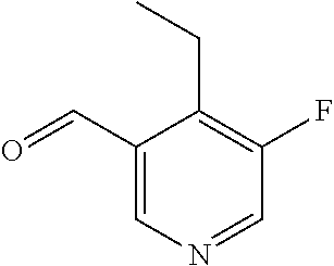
C1(C=O)=CN=CC(F)=C1CC
